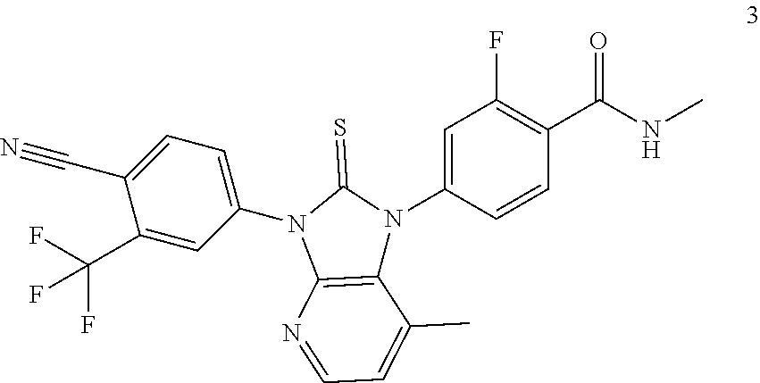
C1(C(F)(F)F)=CC(N2C3=C(C(C)=CC=N3)N(C3=CC(F)=C(C(NC)=O)C=C3)C2=S)=CC=C1C#N
